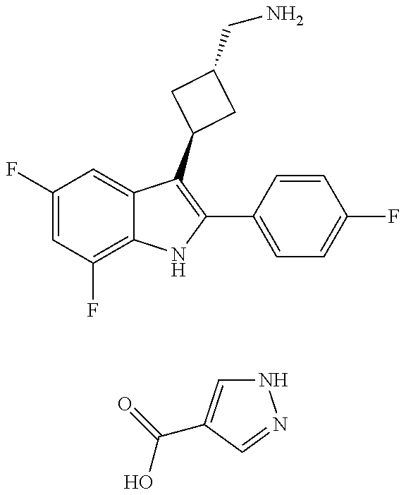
C1(F)=CC(F)=C2C(=C1)C(C1CC(CN)C1)=C(C1=CC=C(F)C=C1)N2.N1C=C(C(=O)O)C=N1
